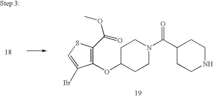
C1(OC2CCN(C(=O)C3CCNCC3)CC2)=C(C(=O)OC)SC=C1Br
